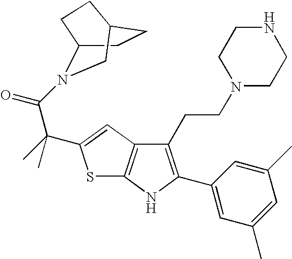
C1CC2N(C(=O)C(C)(C)C3=CC4=C(S3)NC(C3=CC(C)=CC(C)=C3)=C4CCN3CCNCC3)CC1CC2
